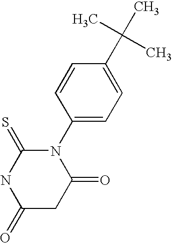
C1=C(C(C)(C)C)C=CC(N2C(=O)CC(=O)NC2=S)=C1
